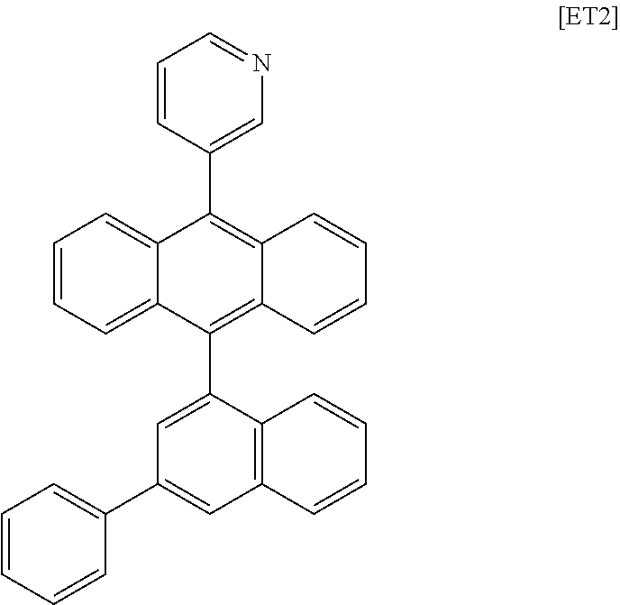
C1=CC(C2=C3C(=C(C4=CC(C5=CC=CC=C5)=CC5=C4C=CC=C5)C4=CC=CC=C24)C=CC=C3)=CN=C1
